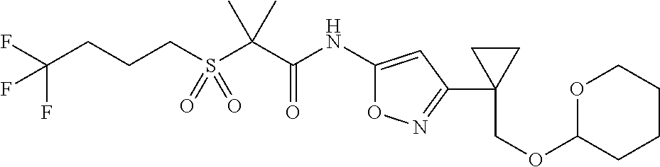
S(C(C(NC1=CC(C2(COC3CCCCO3)CC2)=NO1)=O)(C)C)(=O)(=O)CCCC(F)(F)F
